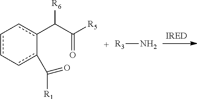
c1(C(C([R5])=O)[R6])c-cc-cc-1C([R1])=O.[R3]N
